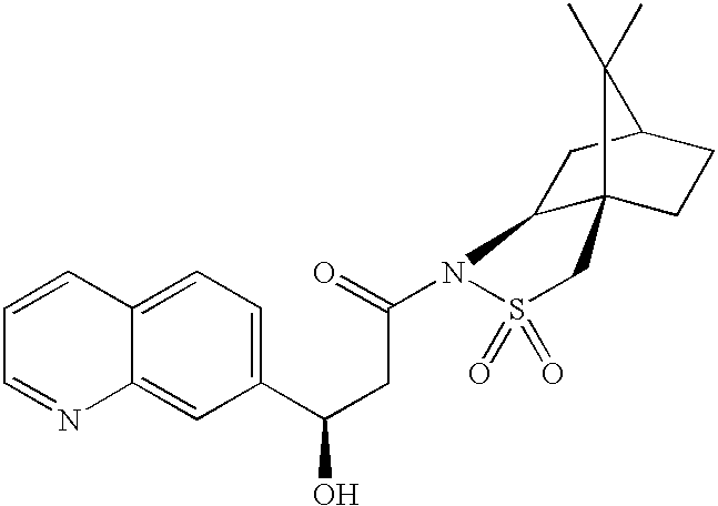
C1(C(CC(N2S(=O)(=O)CC34CCC(CC23)C4(C)C)=O)O)=CC=C2C(=C1)N=CC=C2
